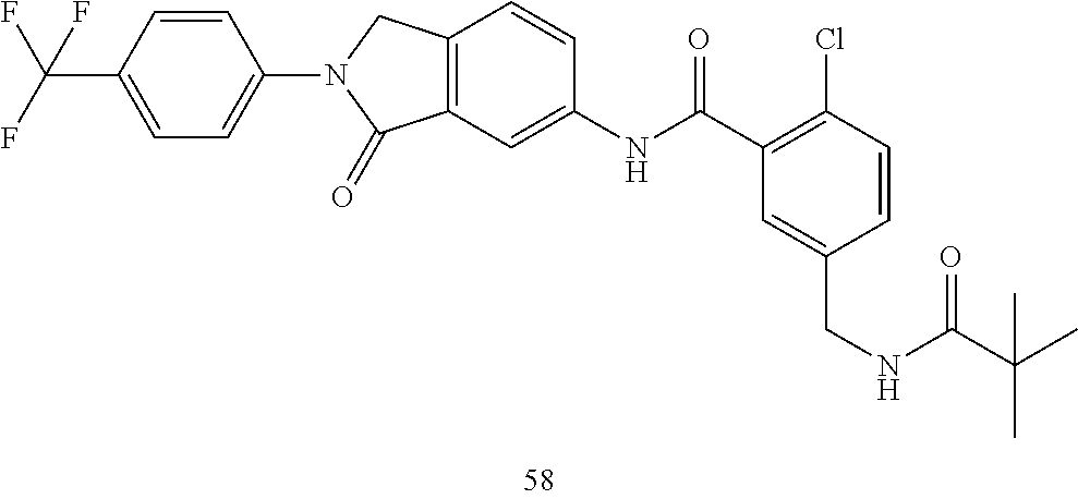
C1=C(CNC(=O)C(C)(C)C)C=CC(Cl)=C1C(NC1=CC2=C(C=C1)CN(C1=CC=C(C(F)(F)F)C=C1)C2=O)=O
